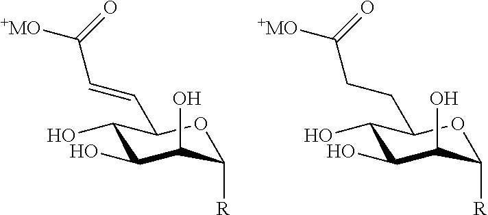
C1(O)C(O)C(O)C([R])OC1C=CC([+MO])=O.C1(O)C(O)C(O)C([R])OC1CCC([+MO])=O
